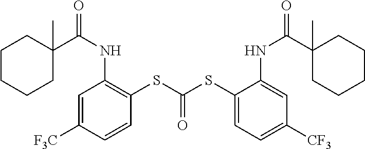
C1=C([F3C])C=CC(SC(SC2=CC=C([CF3])C=C2NC(=O)C2(C)CCCCC2)=O)=C1NC(=O)C1(C)CCCCC1
